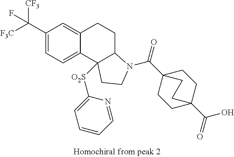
C1(C([F3C])([CF3])F)=CC=C2C(=C1)CCC1C2([O2S]C2=CC=CC=N2)CCN1C(C12CCC(C(=O)O)(CC1)CC2)=O
